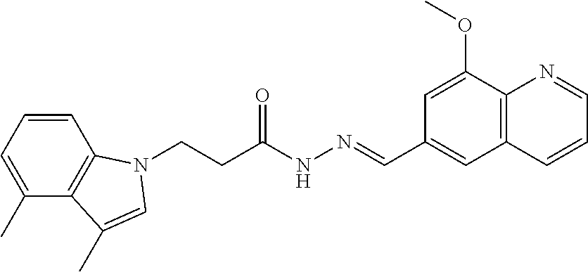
C1=CC=C(C)C2=C1N(CCC(NN=CC1=CC3=C(C(OC)=C1)N=CC=C3)=O)C=C2C
